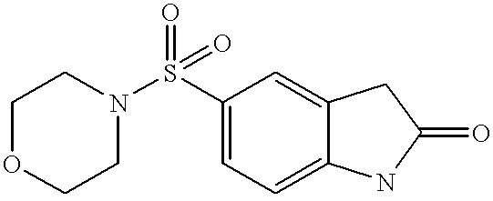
C1=C(S(N2CCOCC2)(=O)=O)C=C2C(=C1)NC(=O)C2
